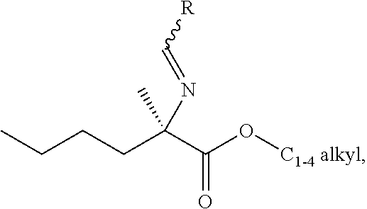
CCCCC(C(O[C1-4 alkyl])=O)(C)N=C[R]
